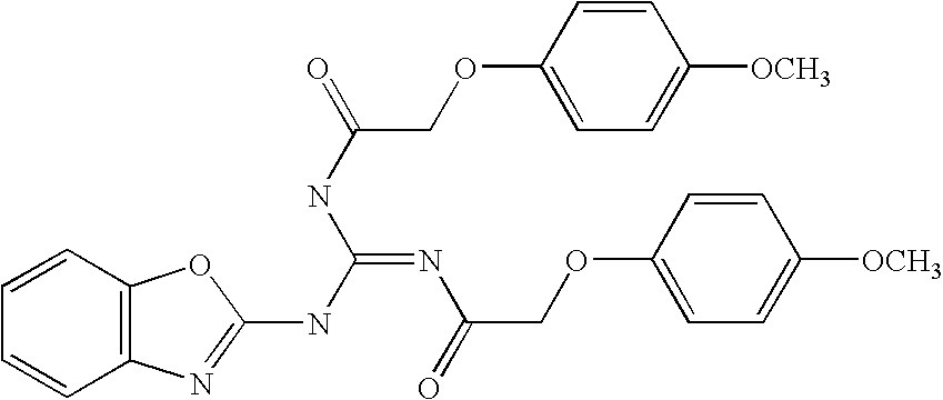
C12=C(N=C(NC(=NC(=O)COC3=CC=C([OCH3])C=C3)NC(=O)COC3=CC=C([OCH3])C=C3)O1)C=CC=C2
